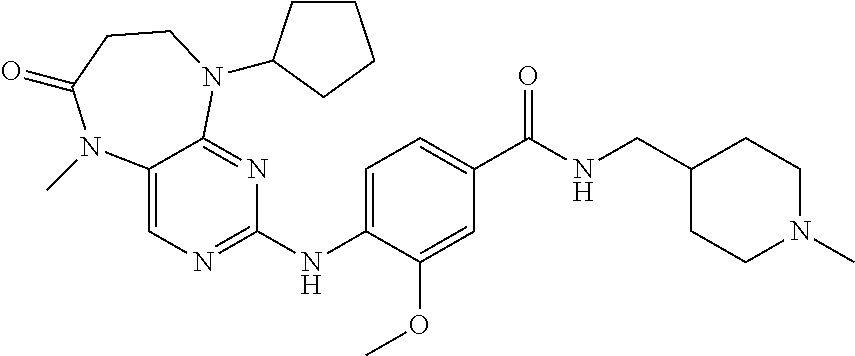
C1(NC2=CC=C(C(NCC3CCN(C)CC3)=O)C=C2OC)=NC=C2C(=N1)N(C1CCCC1)CCC(=O)N2C
